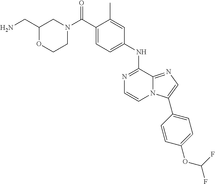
C1(C)=CC(NC2=NC=CN3C2=NC=C3C2=CC=C(OC(F)F)C=C2)=CC=C1C(N1CCOC(CN)C1)=O
